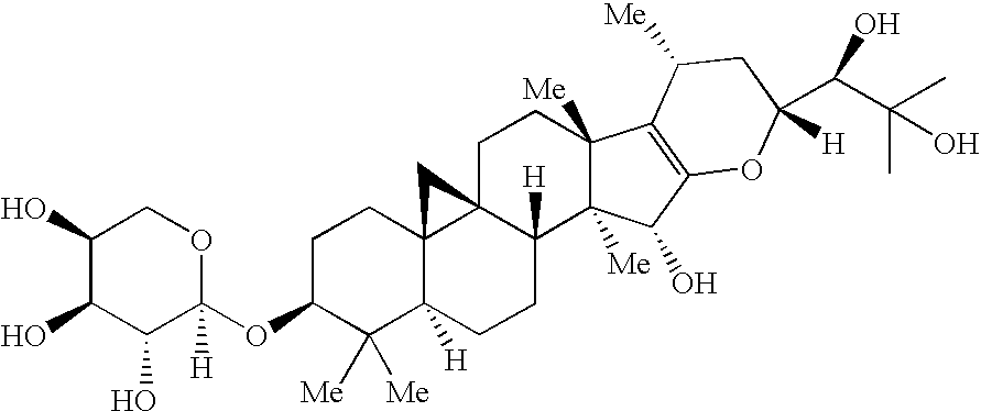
C1(O)C(O)C(O)C(OC2C([Me])([Me])C3([H])C4(CC2)C2(C([H])(CC3)C3([Me])C([Me])(CC2)C2=C(C3O)OC([H])(C(C(C)(C)O)O)CC2[Me])C4)([H])OC1
